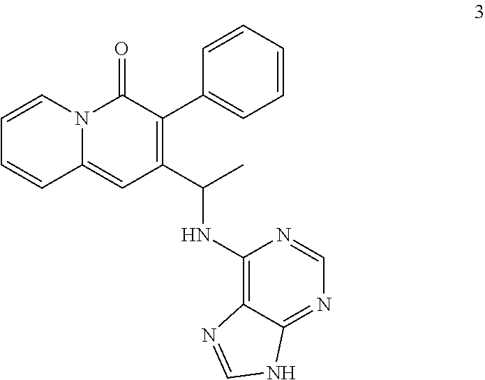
N12C(=CC(C(C)NC3=C4C(=NC=N3)NC=N4)=C(C3=CC=CC=C3)C1=O)C=CC=C2
